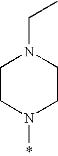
*N1CCN(CC)CC1
